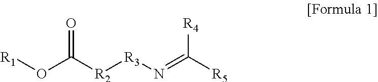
[R1]OC([R2][R3]N=C([R4])[R5])=O
